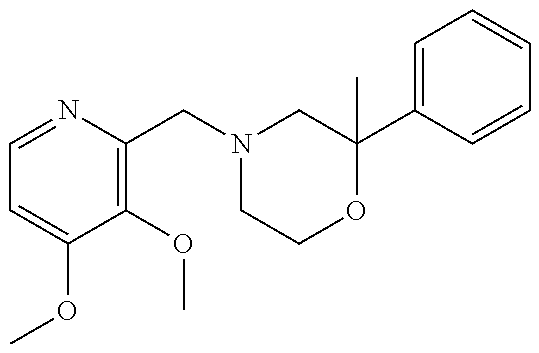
C1=NC(CN2CCOC(C3=CC=CC=C3)(C)C2)=C(OC)C(OC)=C1
